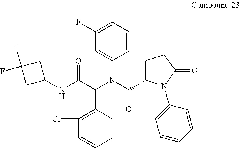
C1(Cl)=C(C(C(NC2CC(F)(F)C2)=O)N(C(C2CCC(=O)N2C2=CC=CC=C2)=O)C2=CC(F)=CC=C2)C=CC=C1
